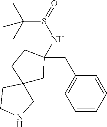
C(S(=O)NC1(CC2=CC=CC=C2)CC2(CNCC2)CC1)(C)(C)C
